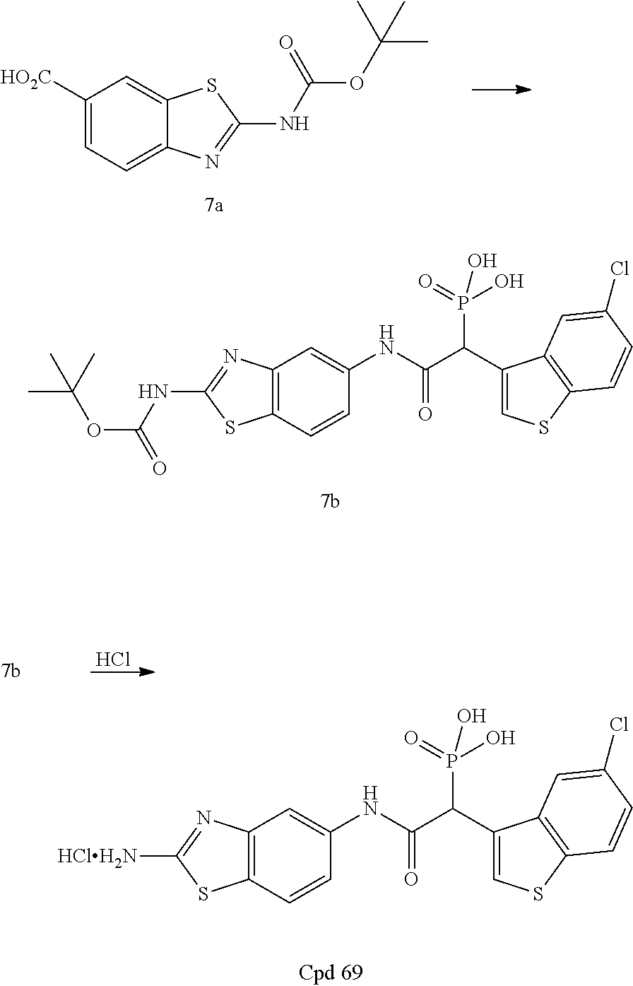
C12=C(C=CC(NC(C(C3=CSC4=C3C=C(Cl)C=C4)P(=O)(O)O)=O)=C1)SC(NC(OC(C)(C)C)=O)=N2.C12=C(C=CC(NC(C(C3=CSC4=C3C=C(Cl)C=C4)P(=O)(O)O)=O)=C1)SC([HClH2N])=N2.C1([HO2C])=CC=C2C(=C1)SC(NC(OC(C)(C)C)=O)=N2.Cl
